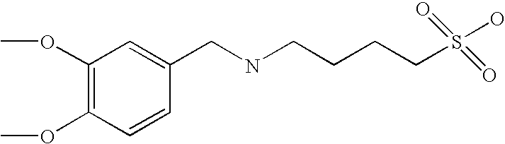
C1(CNCCCCS(O)(=O)=O)=CC(OC)=C(OC)C=C1
